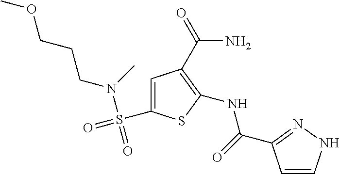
C1(NC(=O)C2=NNC=C2)=C(C(=O)N)C=C(S(=O)(N(CCCOC)C)=O)S1
